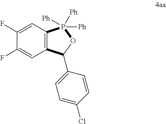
C12=C(C=C(F)C(F)=C1)P([Ph])([Ph])([Ph])OC2C1=CC=C(Cl)C=C1
